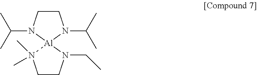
C1CN(C(C)C)[Al]2(N1C(C)C)N(C)(C)CCN2CC
